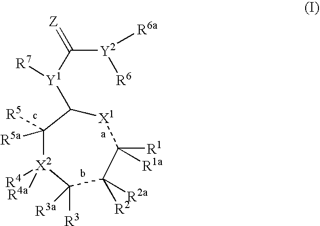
[Y1](C([Y2]([R6])[R6a])=[Z])([R7])C1[X1]C([R1])([R1a])C([R2])([R2a])C([R3a])([R3])[X2]([R4])([R4a])C1([R5])[R5a]
